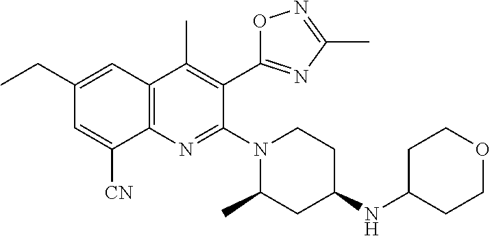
C12=C(C=C(CC)C=C1[CN])C(C)=C(C1=NC(C)=NO1)C(N1CCC(NC3CCOCC3)CC1C)=N2
